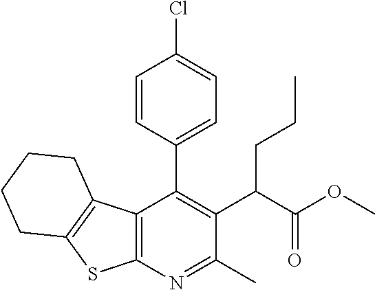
C12=C(N=C(C)C(C(C(OC)=O)CCC)=C1C1=CC=C(Cl)C=C1)SC1=C2CCCC1
